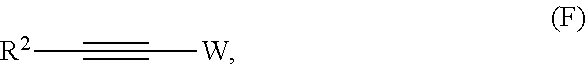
[R2]C#C[W]
